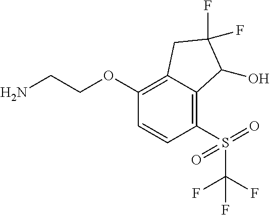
C1(OCCN)=C2C(=C(S(=O)(=O)C(F)(F)F)C=C1)C(O)C(F)(F)C2
